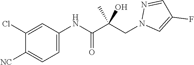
C1=C(NC(C(CN2C=C(F)C=N2)(C)O)=O)C=C(Cl)C([NC])=C1
